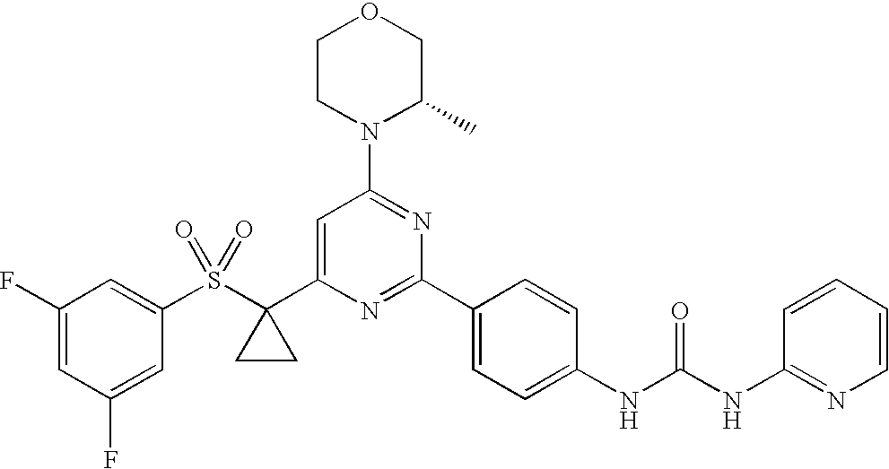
C1(S(C2(C3=CC(N4C(C)COCC4)=NC(C4=CC=C(NC(=O)NC5=NC=CC=C5)C=C4)=N3)CC2)(=O)=O)=CC(F)=CC(F)=C1
